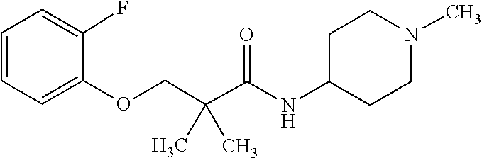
C1=C(F)C(OCC(C)(C(=O)NC2CCN(C)CC2)C)=CC=C1
